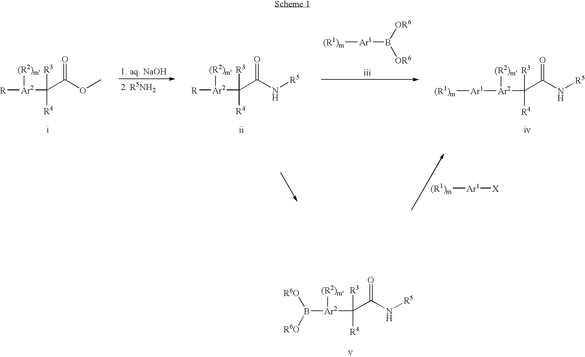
[R][Ar2](C(C(OC)=O)([R4])[R3])[(R2)m].[R][Ar2](C(C(N[R5])=O)([R4])[R3])[(R2)m].[(R1)m][Ar1]B([OR6])[OR6].[Ar1]([Ar2](C(C(N[R5])=O)([R4])[R3])[(R2)m])[(R1)m].[(R1)m][Ar1][X].B([Ar2](C(C(N[R5])=O)([R4])[R3])[(R2)m])([R6O])[R6O]
